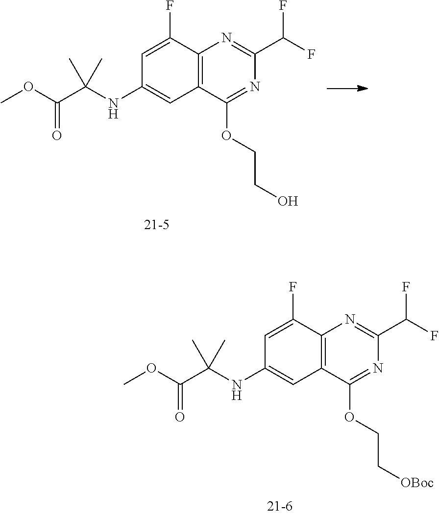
C12=C(C(OCC[OBoc])=NC(C(F)F)=N1)C=C(NC(C(OC)=O)(C)C)C=C2F.C12=C(C(OCCO)=NC(C(F)F)=N1)C=C(NC(C(OC)=O)(C)C)C=C2F
